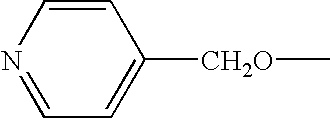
N1=CC=C([CH2O]C)C=C1
